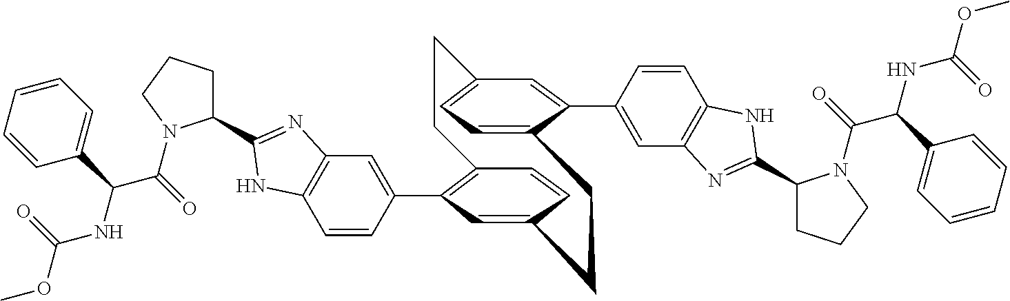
C12=C(C3=CC4=C(C=C3)NC(C3CCCN3C(=O)C(NC(OC)=O)C3=CC=CC=C3)=N4)C=C(C=C1)CCC1=CC=C(C=C1C1=CC3=C(C=C1)NC(C1CCCN1C(=O)C(NC(OC)=O)C1=CC=CC=C1)=N3)CC2
